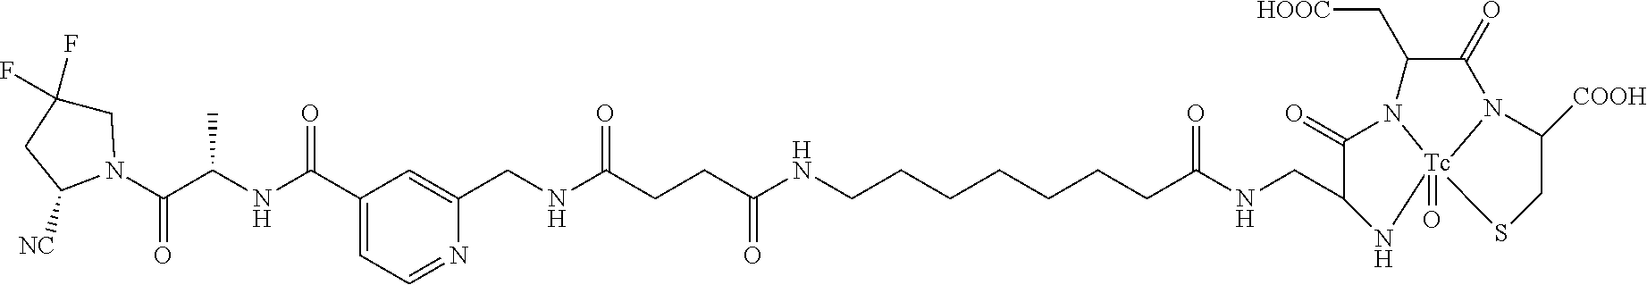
C1C(F)(F)CC([NC])N1C(C(NC(C1=CC=NC(CNC(CCC(NCCCCCCCC(NCC2C(=O)N3C(C[HOOC])C(=O)N4C([COOH])CS[Tc]34(=O)N2)=O)=O)=O)=C1)=O)C)=O
